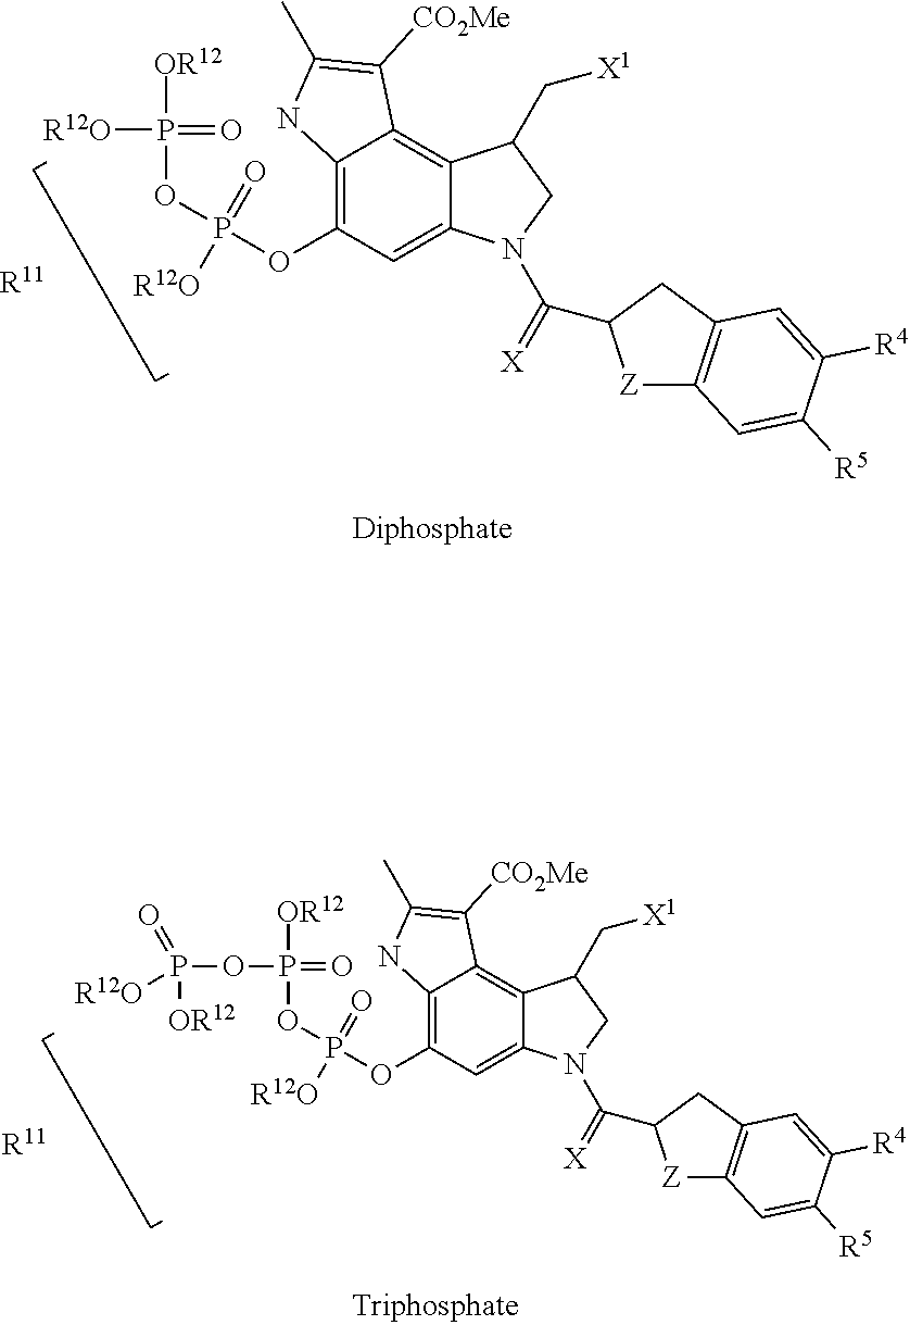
C12=C(OP(OP([OR12])(=O)[R12O])(=O)[R12O])C=C3C(=C1C([CO2Me])=C(C)N2)C(C[X1])CN3C(=[X])C1[Z]C2=C(C1)C=C([R4])C([R5])=C2.[R11].C12=C(OP(OP([OR12])(=O)OP([OR12])(=O)[R12O])(=O)[R12O])C=C3C(=C1C([CO2Me])=C(C)N2)C(C[X1])CN3C(=[X])C1[Z]C2=C(C1)C=C([R4])C([R5])=C2.[R11]
